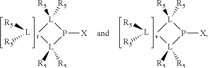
[L]([R5])[R5].[t]1[L]([R5])([R5])P([X])[L]1([R5])[R5].[v]1[L]([R5])([R5])P([X])[L]1([R5])[R5].[L]([R5])[R5]
